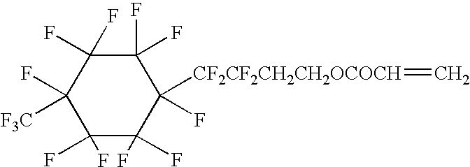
C1(F)(F)C(F)([F3C])C(F)(F)C(F)(F)C([CF2CF2CH2CH2OCOCH]=C)(F)C1(F)F
